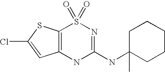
C12=C(SC(Cl)=C1)S(=O)(=O)N=C(NC1(C)CCCCC1)N2
